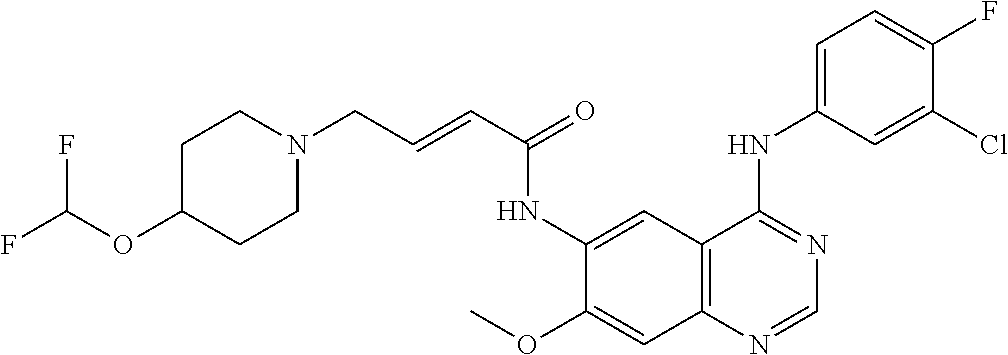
C12=C(N=CN=C1NC1=CC=C(F)C(Cl)=C1)C=C(OC)C(NC(C=CCN1CCC(OC(F)F)CC1)=O)=C2
